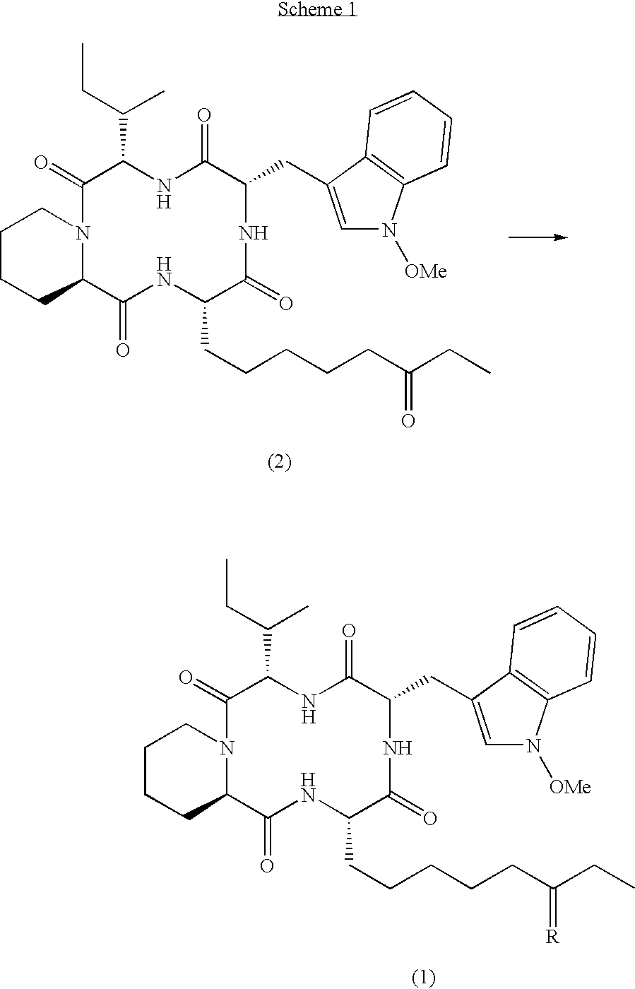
C1CCC2N(C1)C(=O)C(C(CC)C)NC(=O)C(CC1=CN([OMe])C3=C1C=CC=C3)NC(=O)C(CCCCCC(CC)=O)NC2=O.C1CCC2N(C1)C(=O)C(C(CC)C)NC(=O)C(CC1=CN([OMe])C3=C1C=CC=C3)NC(=O)C(CCCCCC(CC)=[R])NC2=O
